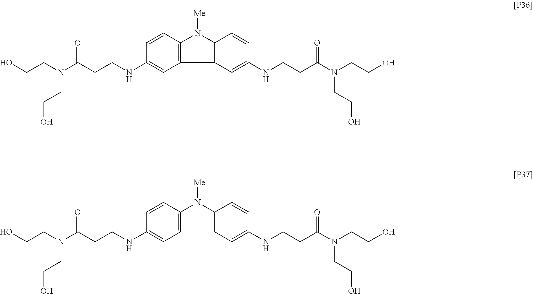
C1=CC(NCCC(N(CCO)CCO)=O)=CC2=C1N([Me])C1=C2C=C(NCCC(N(CCO)CCO)=O)C=C1.C1=CC(NCCC(N(CCO)CCO)=O)=CC=C1N(C1=CC=C(NCCC(N(CCO)CCO)=O)C=C1)[Me]
